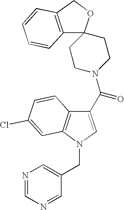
C12=C(COC13CCN(C(C1=CN(CC4=CN=CN=C4)C4=C1C=CC(Cl)=C4)=O)CC3)C=CC=C2
